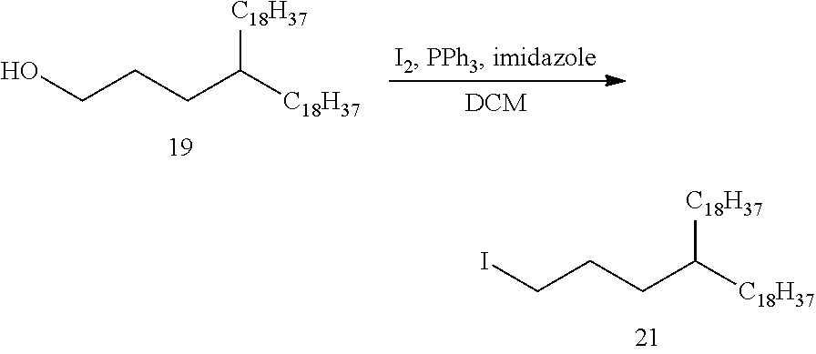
C(CCC([C18H37])[C18H37])I.C(CCC([C18H37])[C18H37])O
